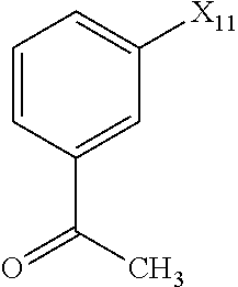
C1=CC=C([X11])C=C1C(C)=O
